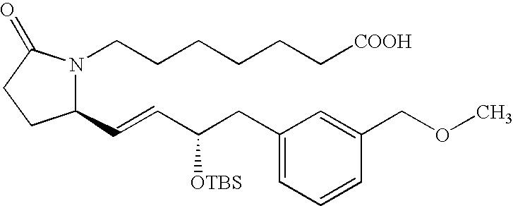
C1(C=CC(CC2=CC=CC(COC)=C2)[OTBS])N(CCCCCC[COOH])C(=O)CC1
